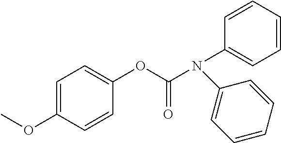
C1=C(OC)C=CC(OC(=O)N(C2=CC=CC=C2)C2=CC=CC=C2)=C1
